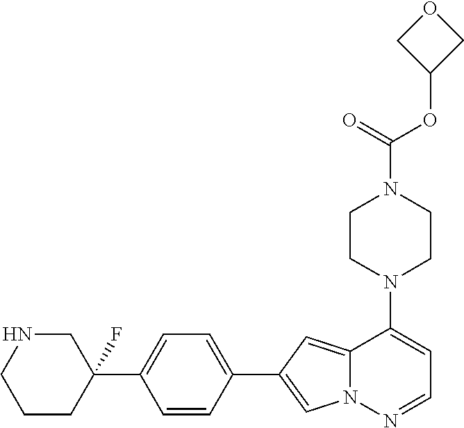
N1(C2=CC=NN3C2=CC(C2=CC=C(C4(F)CNCCC4)C=C2)=C3)CCN(C(OC2COC2)=O)CC1
